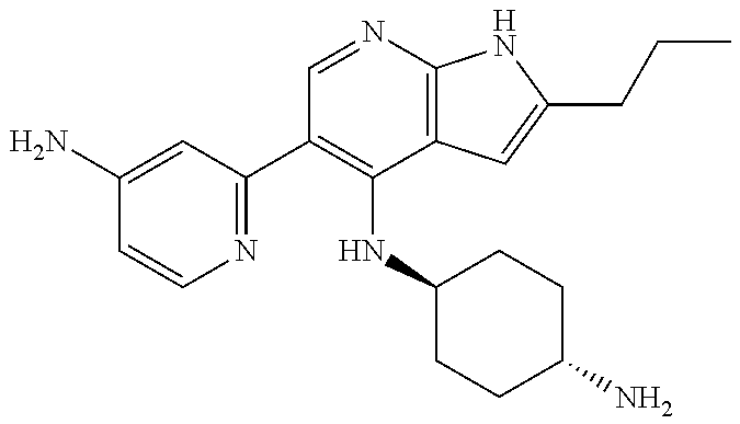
C1(N)=CC(C2=C(NC3CCC(N)CC3)C3=C(N=C2)NC(CCC)=C3)=NC=C1
